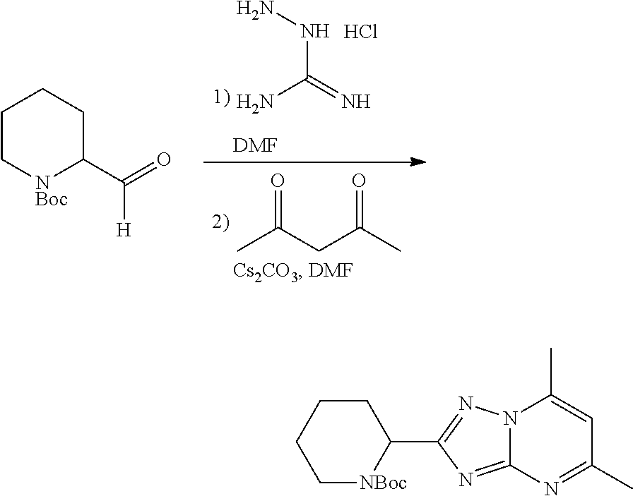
CC(=O)CC(C)=O.N(C(=N)N)N.Cl.[1)    DMF].C1C[NBoc]C(C(=O)[H])CC1.C1CCCC(C2=NN3C(=N2)N=C(C)C=C3C)[NBoc]1
